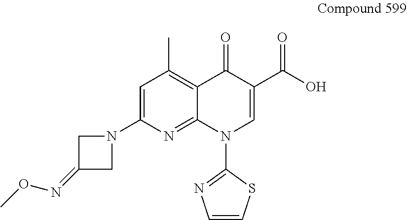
C1=C(N2CC(=NOC)C2)N=C2C(=C1C)C(=O)C(C(O)=O)=CN2C1=NC=CS1
